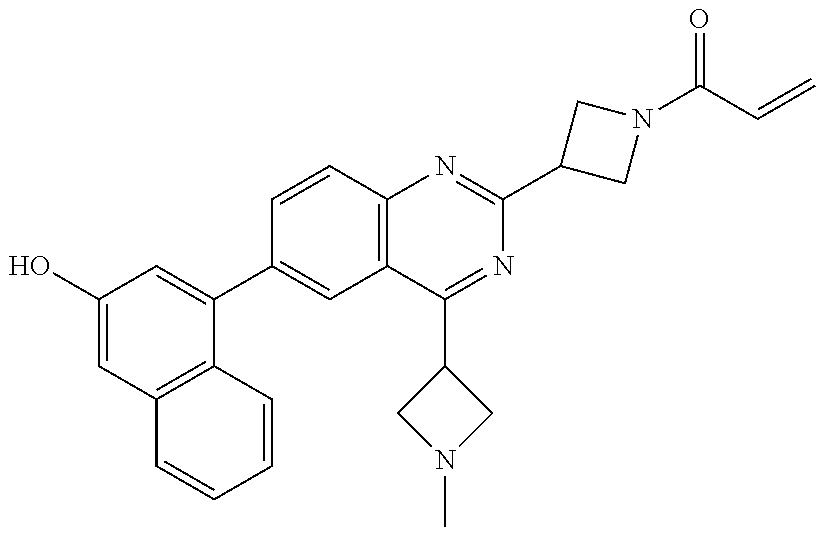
C1(O)=CC2=C(C(C3=CC4=C(C=C3)N=C(C3CN(C(C=C)=O)C3)N=C4C3CN(C)C3)=C1)C=CC=C2
